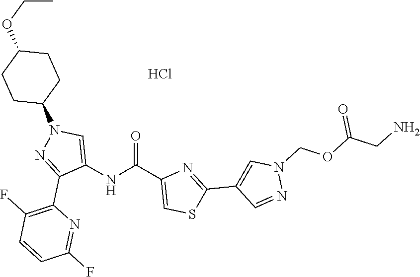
O=C(C1=CSC(C2=CN(COC(=O)CN)N=C2)=N1)NC1=CN(C2CCC(OCC)CC2)N=C1C1=C(F)C=CC(F)=N1.Cl
